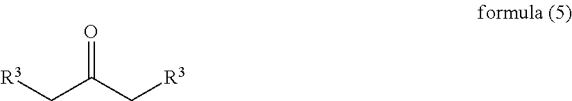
O=C(C[R3])C[R3]
